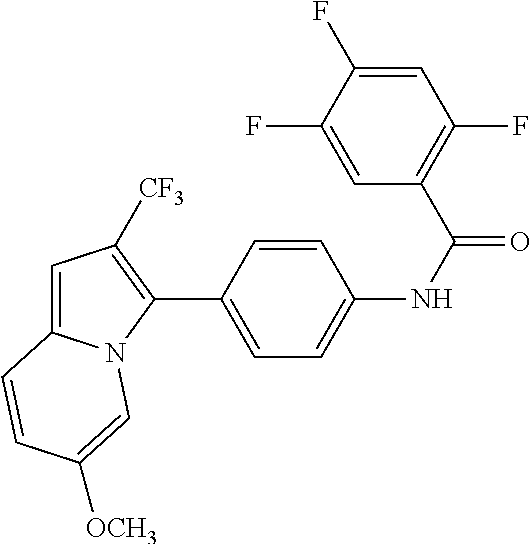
C1(C2=CC=C(NC(=O)C3=C(F)C=C(F)C(F)=C3)C=C2)=C([CF3])C=C2N1C=C([OCH3])C=C2
